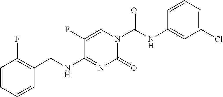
C1=CC=CC(CNC2=NC(=O)N(C(NC3=CC(Cl)=CC=C3)=O)C=C2F)=C1F
